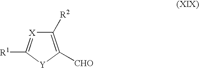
C1([R2])=C([CHO])[Y]C([R1])=[X]1
